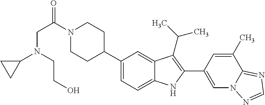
N1(C(CN(C2CC2)CCO)=O)CCC(C2=CC=C3C(=C2)C(C(C)C)=C(C2=CN4C(=NC=N4)C(C)=C2)N3)CC1
